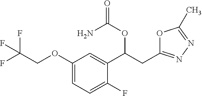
O=C(N)OC(C1=CC(OCC(F)(F)F)=CC=C1F)CC1=NN=C(C)O1
